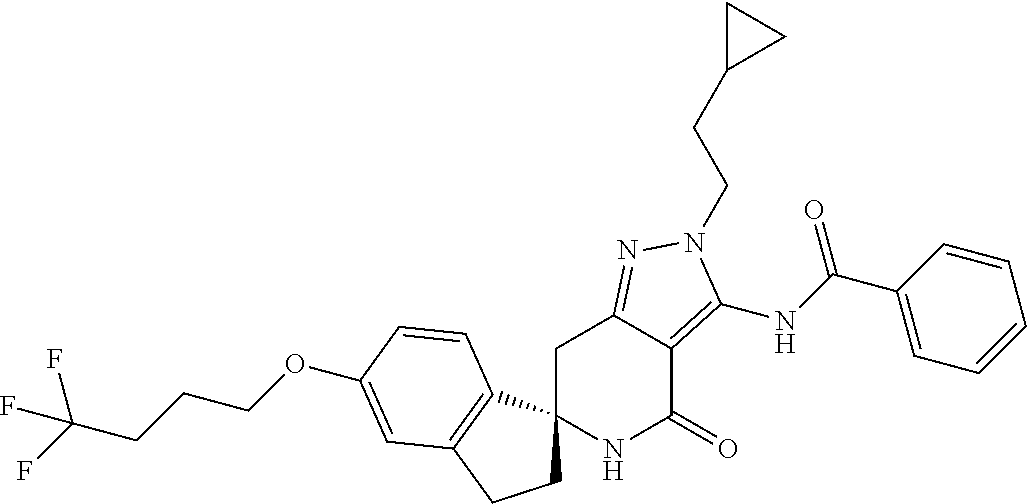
C1C2(C3=C(C1)C=C(OCCCC(F)(F)F)C=C3)NC(=O)C1=C(NC(C3=CC=CC=C3)=O)N(CCC3CC3)N=C1C2
